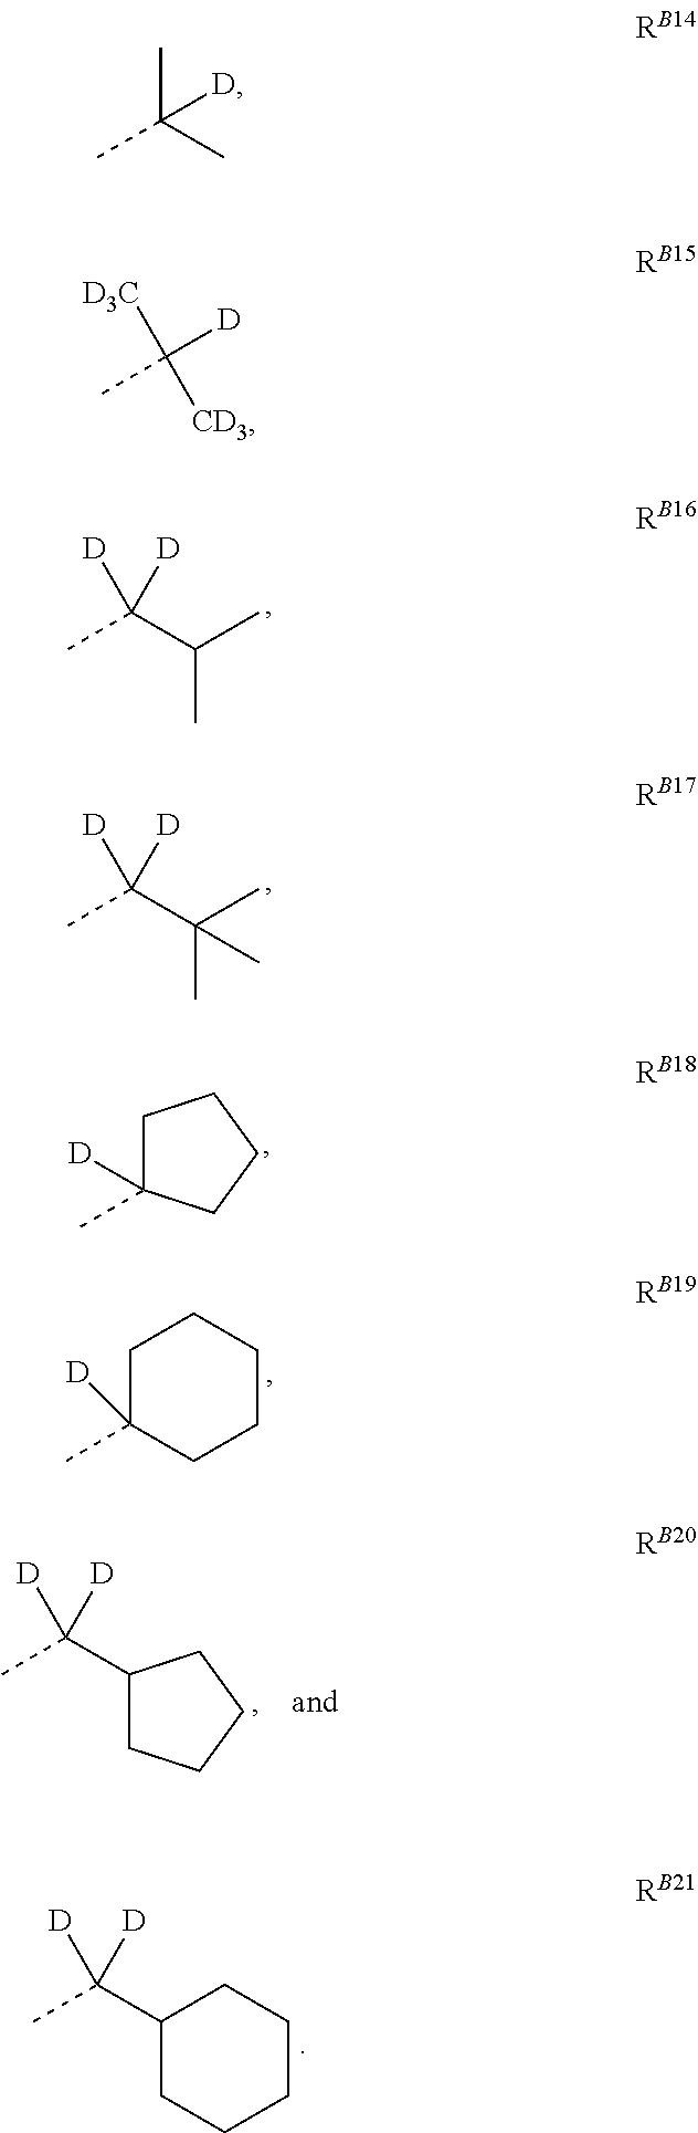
C(C(C)C)(C)([D])[D].C(C(C)(C)C)(C)([D])[D].C1C(C)([D])CCC1.C1C(C)([D])CCCC1.C1CCCC1C(C)([D])[D].C1CCCCC1C(C)([D])[D].CC(C)(C)[D].C(C)([D])([D3C])[CD3]
